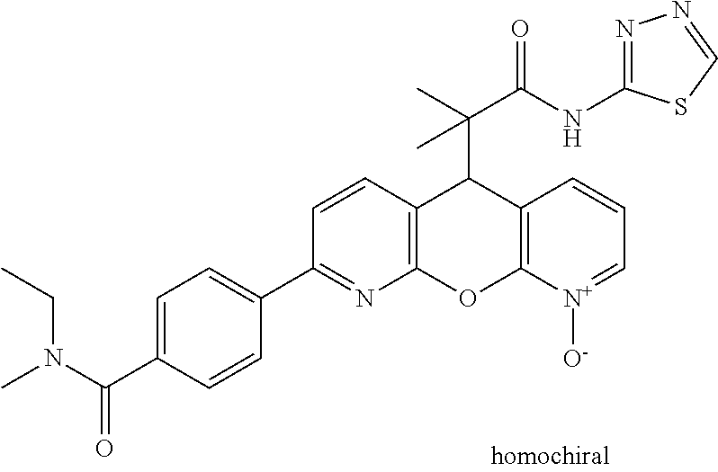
C12=C([N+]([O-])=CC=C1)OC1=C(C2C(C)(C(NC2=NN=CS2)=O)C)C=CC(C2=CC=C(C(N(C)CC)=O)C=C2)=N1
